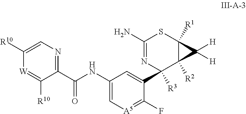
C1(C(NC2=C[A5]=C(F)C(C3([R3])C4([R2])C([R1])(SC(N)=N3)C4([H])[H])=C2)=O)=NC=C([R10])[W]=C1[R10]
